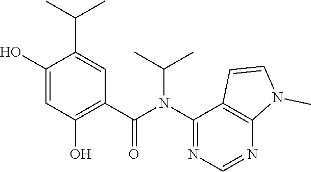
C1(O)=CC(O)=C(C(N(C2=NC=NC3=C2C=CN3C)C(C)C)=O)C=C1C(C)C
